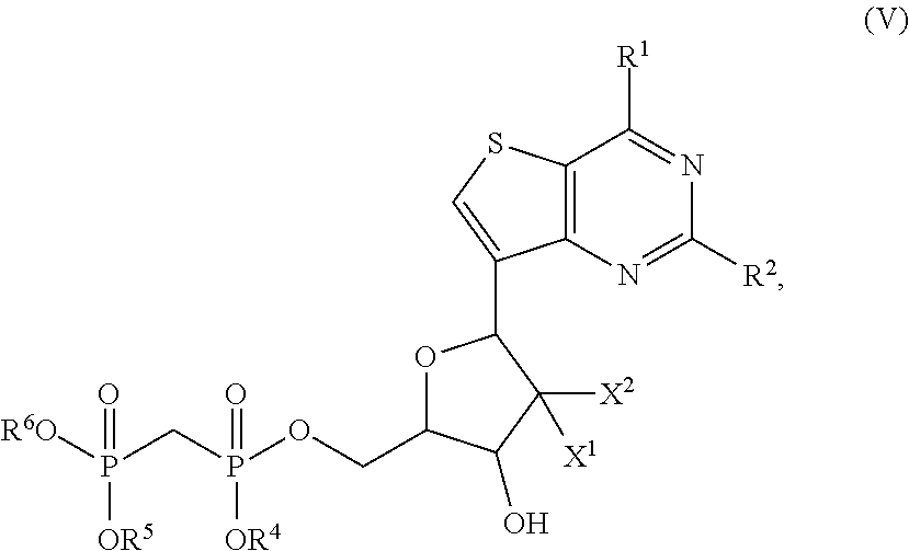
C12=C(N=C([R2])N=C1[R1])C(C1OC(COP(CP([R6O])([OR5])=O)([OR4])=O)C(O)C1([X2])[X1])=CS2
